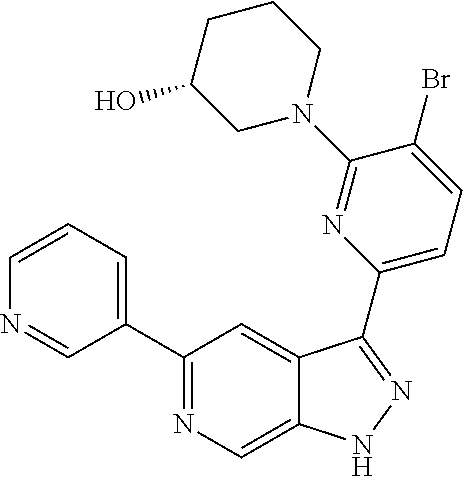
C1(C2=CC=CN=C2)=NC=C2C(=C1)C(C1=CC=C(Br)C(N3CCCC(O)C3)=N1)=NN2
